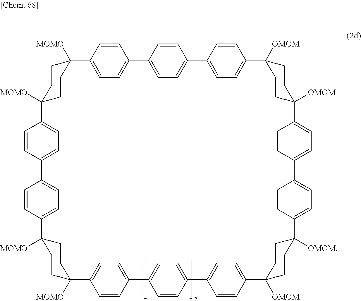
C1=CC2=CC=C1C1([MOMO])CCC([MOMO])(CC1)C1=CC=C(C=C1)C1=CC=C(C=C1)C1([MOMO])CCC([MOMO])(CC1)C1=CC=C(C=C1)C1=CC=C(C=C1)C1=CC=C(C3([OMOM])CCC([OMOM])(C4=CC=C(C5=CC=C(C6([OMOM])CCC([OMOM])(C7=CC=C(C8=CC=C2C=C8)C=C7)CC6)C=C5)C=C4)CC3)C=C1
